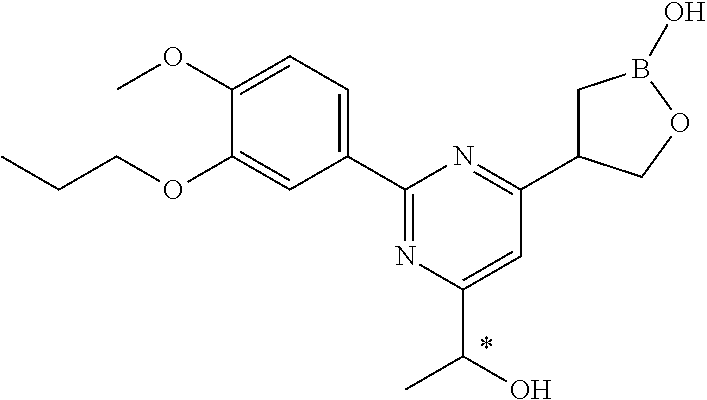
C1(C2=CC=C(OC)C(OCCC)=C2)=NC(C(C)O)=CC(C2CB(O)OC2)=N1
